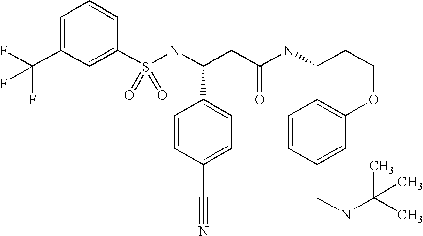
S(NC(CC(NC1C2=C(OCC1)C=C(CNC(C)(C)C)C=C2)=O)C1=CC=C(C#N)C=C1)(=O)(=O)C1=CC(C(F)(F)F)=CC=C1
